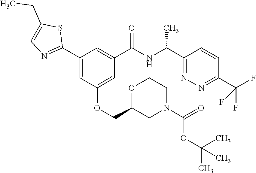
C1(C2=NC=C(CC)S2)=CC(OCC2CN(C(=O)OC(C)(C)C)CCO2)=CC(C(NC(C2=NN=C(C(F)(F)F)C=C2)C)=O)=C1
